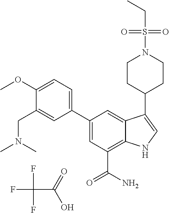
FC(F)(F)C(O)=O.C1(C2=CC=C(OC)C(CN(C)C)=C2)=CC(C(N)=O)=C2C(=C1)C(C1CCN(S(CC)(=O)=O)CC1)=CN2
